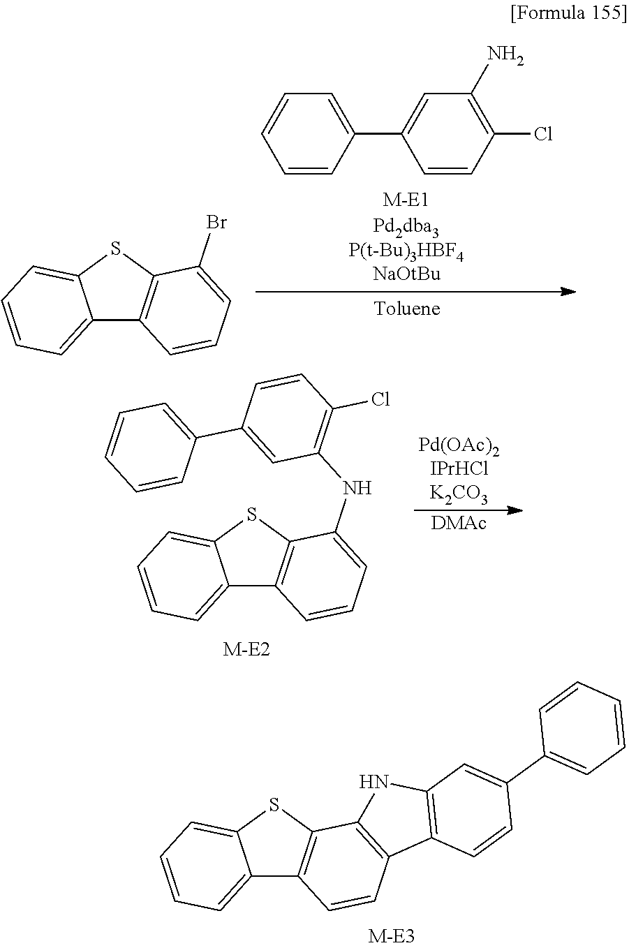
C12=CC=CC=C1SC1=C2C=CC2=C1NC1=C2C=CC(C2=CC=CC=C2)=C1.C1(C2=CC(N)=C(Cl)C=C2)=CC=CC=C1.C12=CC=CC=C1SC1=C2C=CC=C1Br.[DMAc].C12=CC=CC=C1SC1=C2C=CC=C1NC1=C(Cl)C=CC(C2=CC=CC=C2)=C1
